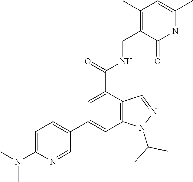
C1(N(C)C)=CC=C(C2=CC3=C(C(C(=O)NCC4=C(C)C=C(C)NC4=O)=C2)C=NN3C(C)C)C=N1
